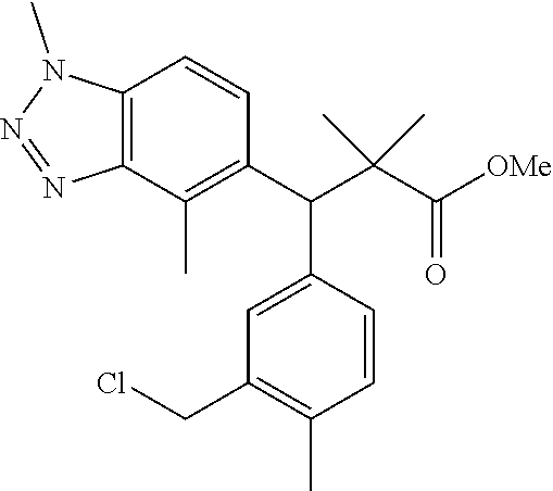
C12=C(C(C)=C(C(C(C([OMe])=O)(C)C)C3=CC(CCl)=C(C)C=C3)C=C1)N=NN2C
